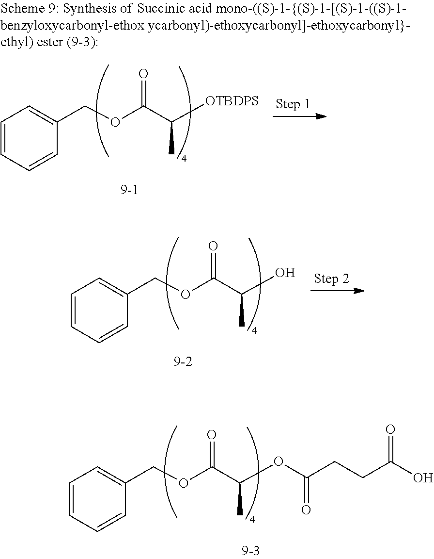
C1=CC=CC(COC(C([OTBDPS])C)=O)=C1.C1=CC=CC(COC(C(O)C)=O)=C1.C1=CC=CC(COC(C(OC(CCC(O)=O)=O)C)=O)=C1
